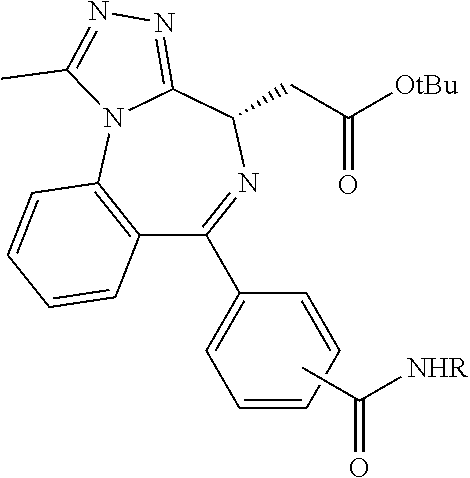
CC(=O)[NHR].[OtBu]C(CC1N=C(C2=CC=CC=C2)C2=C(N3C1=NN=C3C)C=CC=C2)=O
